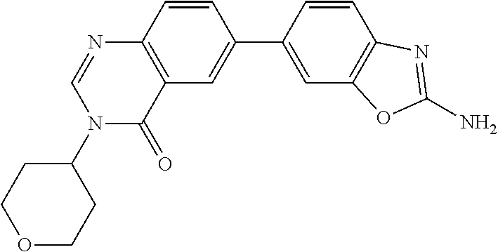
O1CCC(N2C(=O)C3=C(N=C2)C=CC(C2=CC4=C(C=C2)N=C(N)O4)=C3)CC1
